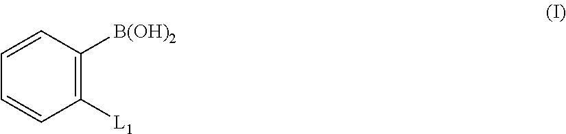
C1([L1])=C([B(OH)2])C=CC=C1
